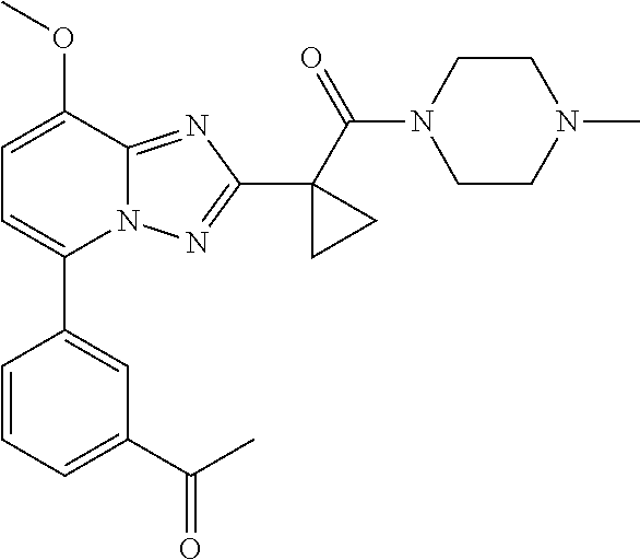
C1=C(C2=CC(C(C)=O)=CC=C2)N2C(=NC(C3(C(N4CCN(C)CC4)=O)CC3)=N2)C(OC)=C1
